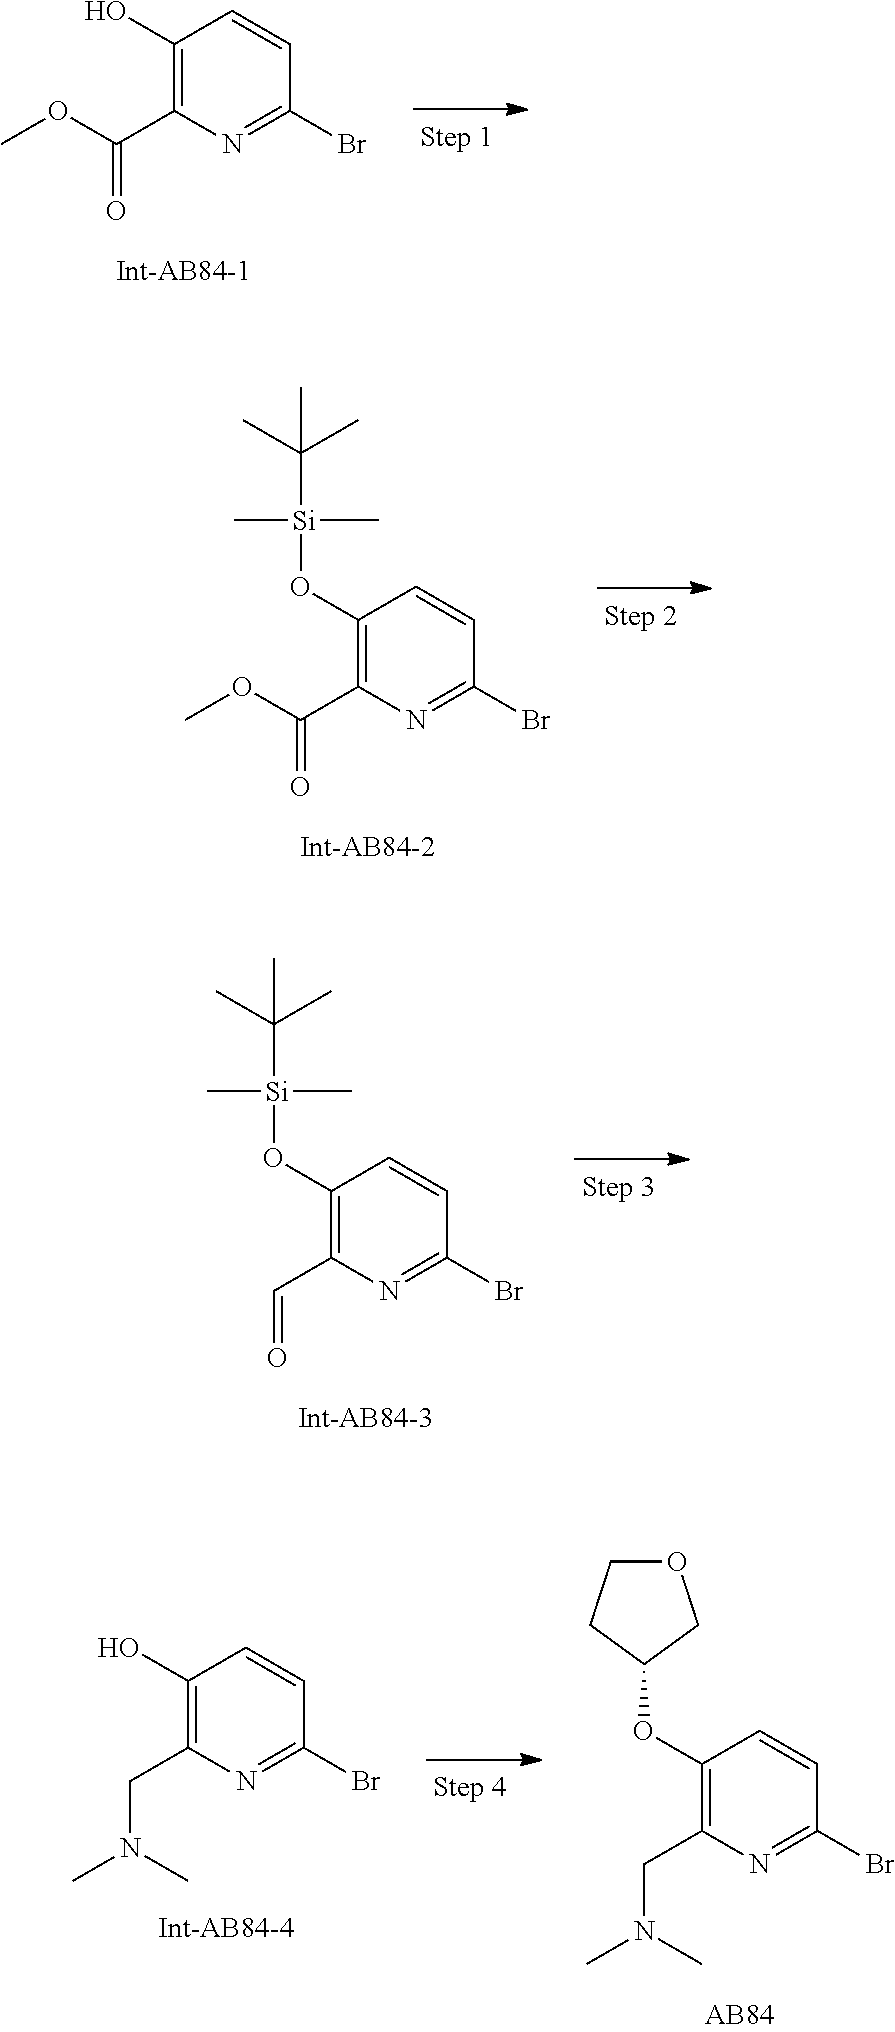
C1(O)=C(C(OC)=O)N=C(Br)C=C1.C1(O[Si](C(C)(C)C)(C)C)=C(C(OC)=O)N=C(Br)C=C1.C1(O[Si](C(C)(C)C)(C)C)=C(C=O)N=C(Br)C=C1.C1(O)=C(CN(C)C)N=C(Br)C=C1.C1(OC2CCOC2)=C(CN(C)C)N=C(Br)C=C1
